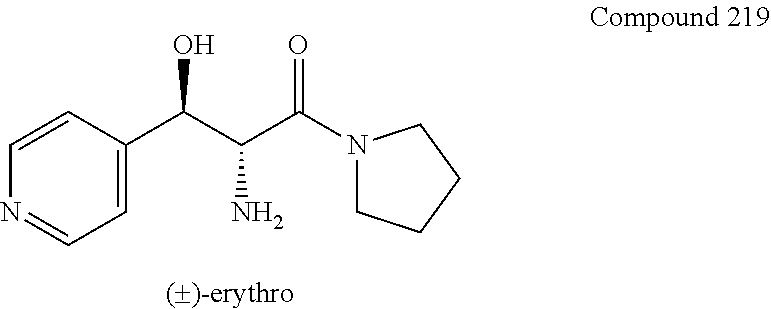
C(C(C(=O)N1CCCC1)N)(C1=CC=NC=C1)O
